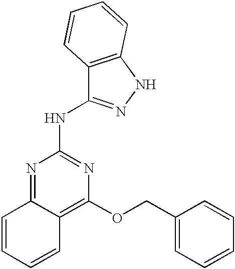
C1=CC=CC2=C(OCC3=CC=CC=C3)N=C(NC3=NNC4=C3C=CC=C4)N=C12
